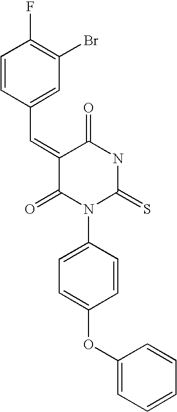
O=C1C(=CC2=CC(Br)=C(F)C=C2)C(=O)N(C2=CC=C(OC3=CC=CC=C3)C=C2)C(=S)N1
